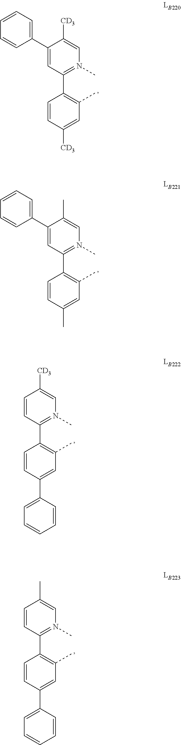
C1(C2=C(C)C=C([CD3])C=C2)=N(C)C=C([CD3])C(C2=CC=CC=C2)=C1.C1(C2=C(C)C=C(C)C=C2)=N(C)C=C(C)C(C2=CC=CC=C2)=C1.C1(C2=C(C)C=C(C3=CC=CC=C3)C=C2)=N(C)C=C([CD3])C=C1.C1(C2=C(C)C=C(C3=CC=CC=C3)C=C2)=N(C)C=C(C)C=C1
